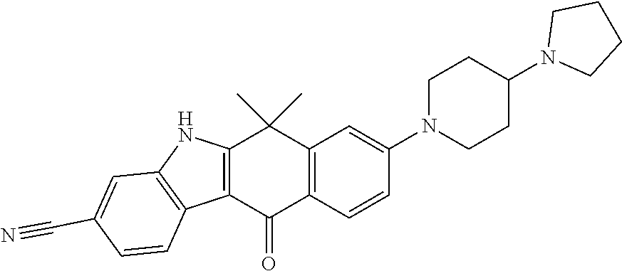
C12=C(C=CC(N3CCC(N4CCCC4)CC3)=C1)C(=O)C1=C(C2(C)C)NC2=C1C=CC(C#N)=C2
